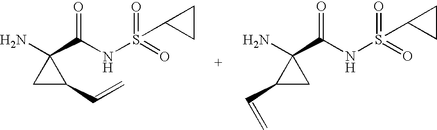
C1C(C=C)C1(N)C(NS(=O)(=O)C1CC1)=O.C1(C=C)CC1(N)C(NS(=O)(=O)C1CC1)=O
